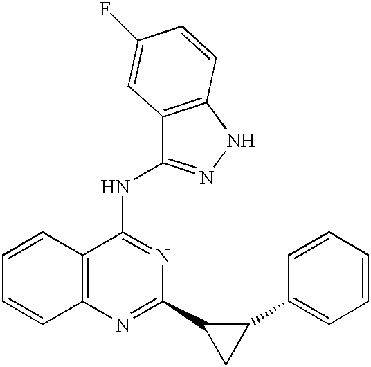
C12=C(C(NC3=NNC4=C3C=C(F)C=C4)=NC(C3CC3C3=CC=CC=C3)=N1)C=CC=C2
